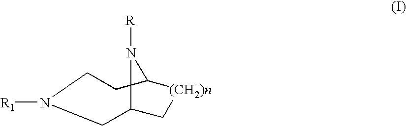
C12C[(CH2)n]C(CCN([R1])C1)N2[R]
